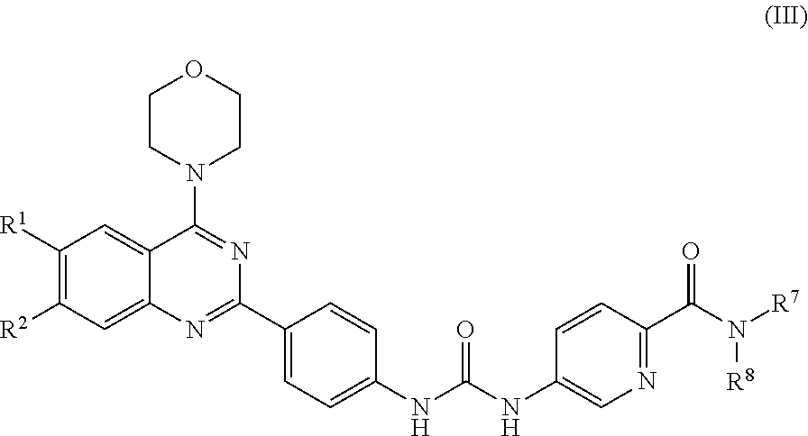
C1([R1])=C([R2])C=C2C(=C1)C(N1CCOCC1)=NC(C1=CC=C(NC(NC3=CN=C(C(=O)N([R8])[R7])C=C3)=O)C=C1)=N2
